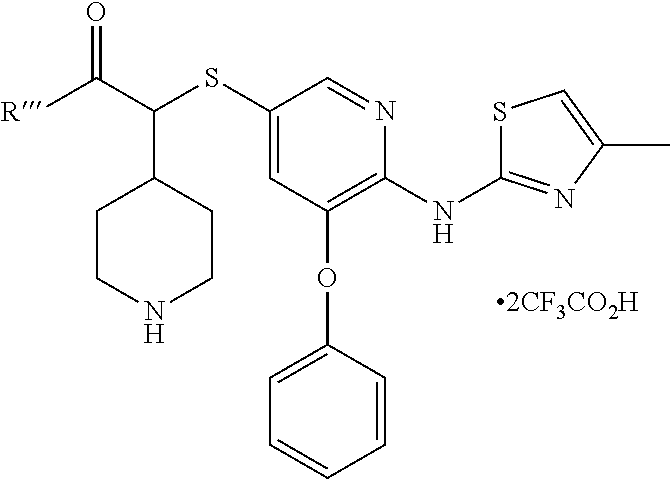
S(C1=CC(OC2=CC=CC=C2)=C(NC2=NC(C)=CS2)N=C1)C(C([R])=O)C1CCNCC1
